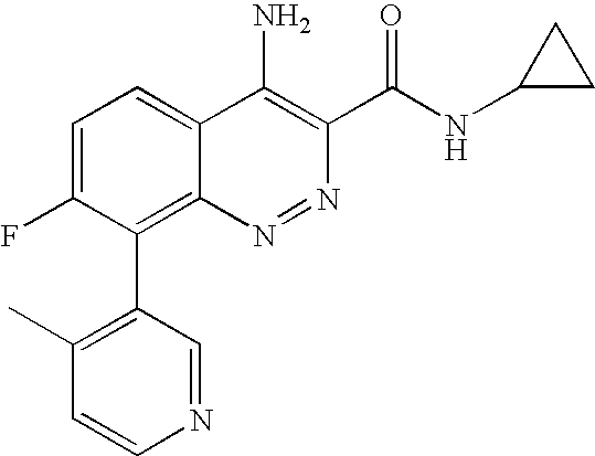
C1=C(F)C(C2=C(C)C=CN=C2)=C2C(=C1)C(N)=C(C(NC1CC1)=O)N=N2
